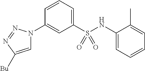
C1=C([Bu])N=NN1C1=CC(S(NC2=CC=CC=C2C)(=O)=O)=CC=C1
